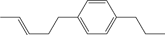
C1=CC(CCC=CC)=CC=C1CCC
